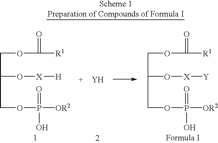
C(C(COP([OR2])(=O)O)O[X][H])OC(=O)[R1].[Y].C(C(COP([OR2])(=O)O)O[X][Y])OC(=O)[R1]
